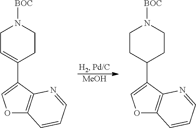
[MeOH].C1C=C(C2=COC3=C2N=CC=C3)CCN1[BOC].C1CC(C2=COC3=C2N=CC=C3)CCN1[BOC]
